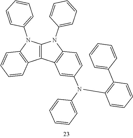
C12=C(N(C3=CC=CC=C3)C3=C1C=CC=C3)N(C1=CC=CC=C1)C1=C2C=C(N(C2=CC=CC=C2)C2=C(C3=CC=CC=C3)C=CC=C2)C=C1
